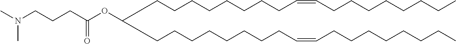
C(CCCCCCCC=CCCCCCCCC)C(CCCCCCCCC=CCCCCCCCC)OC(CCCN(C)C)=O
